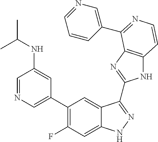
C1=C(C2=C(F)C=C3C(=C2)C(C2=NC4=C(N2)C=CN=C4C2=CN=CC=C2)=NN3)C=C(NC(C)C)C=N1
